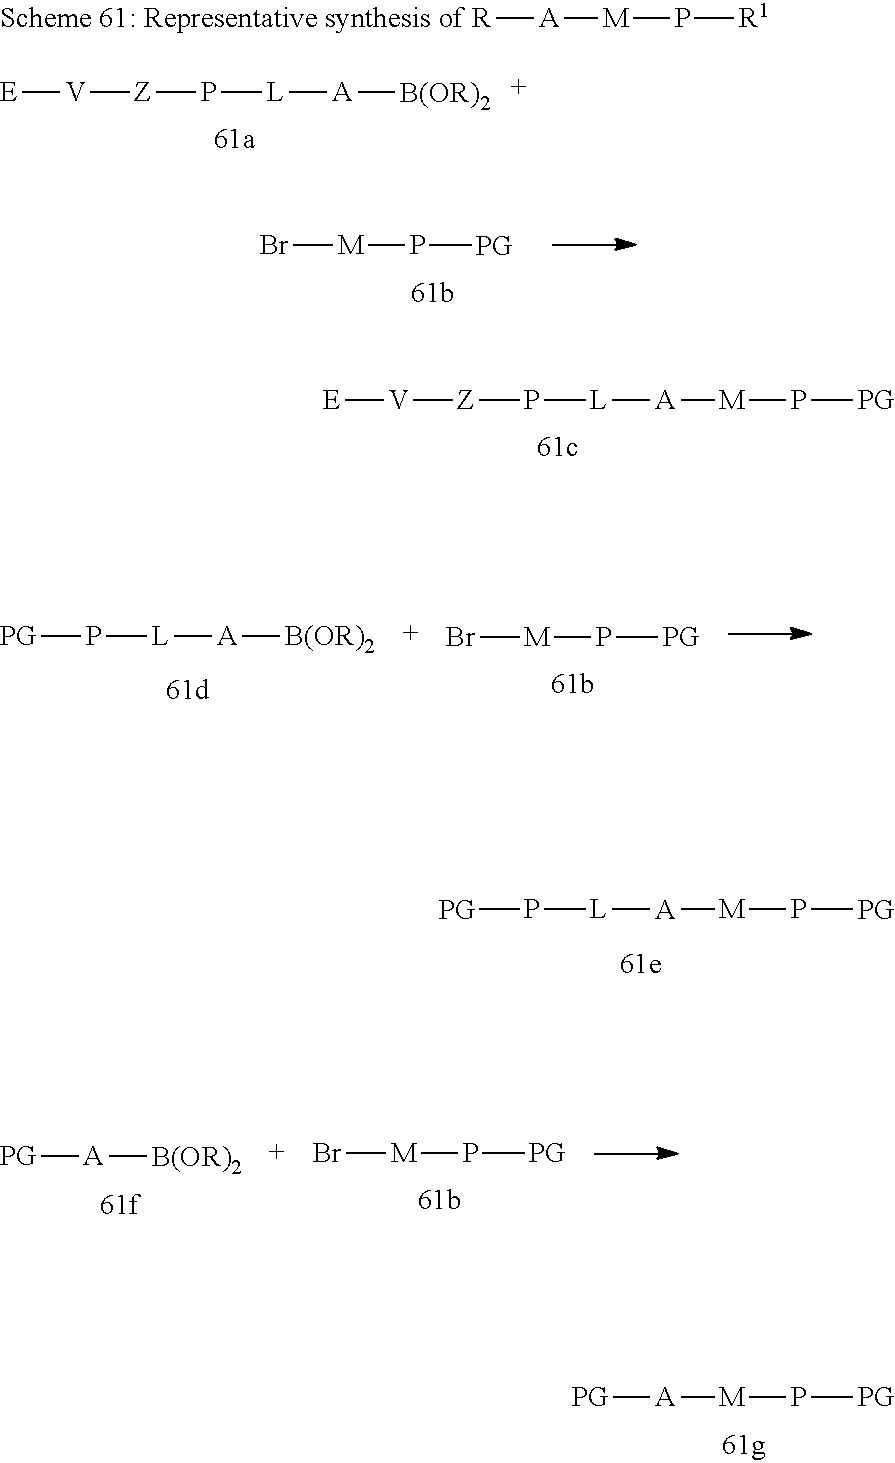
Br[M]P[PG].[E][V][Z]P[L][A][M]P[PG].[PG]P[L][A][M]P[PG].[PG][A][M]P[PG].[E][V][Z]P[L][A][B(OR)2].[R][A][M]P[R1].Br[M]P[PG].[PG]P[L][A][B(OR)2].Br[M]P[PG].[PG][A][B(OR)2]
